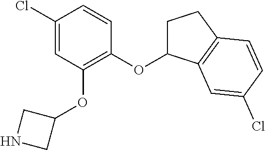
C1(Cl)=CC(OC2CNC2)=C(OC2CCC3=C2C=C(Cl)C=C3)C=C1
